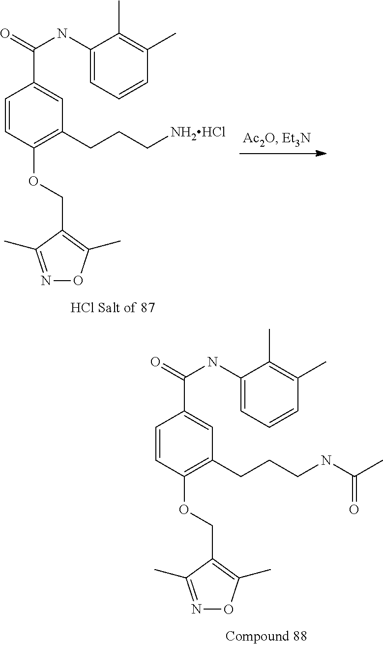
C1=CC(OCC2=C(C)ON=C2C)=C(CCC[NH2HCl])C=C1C(=O)NC1=CC=CC(C)=C1C.C1=CC(OCC2=C(C)ON=C2C)=C(CCCNC(=O)C)C=C1C(=O)NC1=CC=CC(C)=C1C
